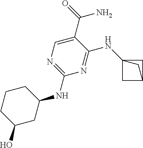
C1(C(=O)N)=CN=C(NC2CCCC(O)C2)N=C1NC12CC(C1)C2
